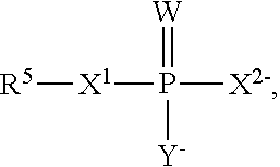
[X1](P(=[W])([X2-])[Y])[R5]
